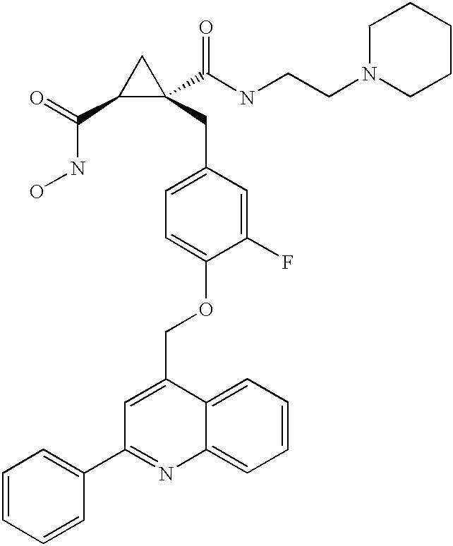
C1(C(=O)NO)C(C(NCCN2CCCCC2)=O)(CC2=CC=C(OCC3=CC(C4=CC=CC=C4)=NC4=CC=CC=C34)C(F)=C2)C1
